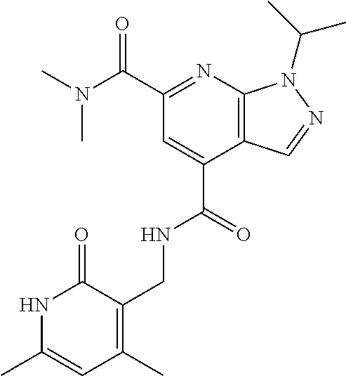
CN(C(C1=NC2=C(C(C(=O)NCC3=C(C)C=C(C)NC3=O)=C1)C=NN2C(C)C)=O)C
